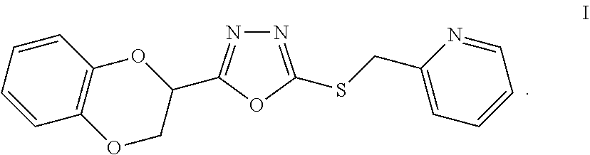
C1=CC2=C(C=C1)OCC(C1=NN=C(SCC3=CC=CC=N3)O1)O2
